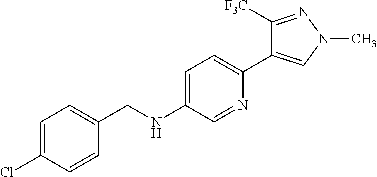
C1(NCC2=CC=C(Cl)C=C2)=CC=C(C2=CN(C)N=C2[F3C])N=C1
